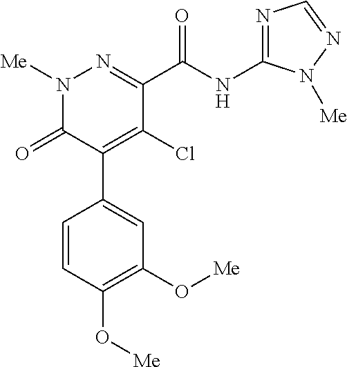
C1(C(NC2=NC=NN2[Me])=O)=NN([Me])C(=O)C(C2=CC(O[Me])=C(O[Me])C=C2)=C1Cl
